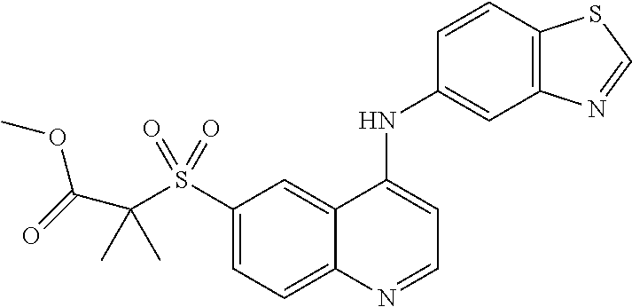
C1(S(C(C(OC)=O)(C)C)(=O)=O)=CC=C2C(=C1)C(NC1=CC3=C(C=C1)SC=N3)=CC=N2
